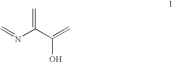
C=NC(C(=C)O)=C
